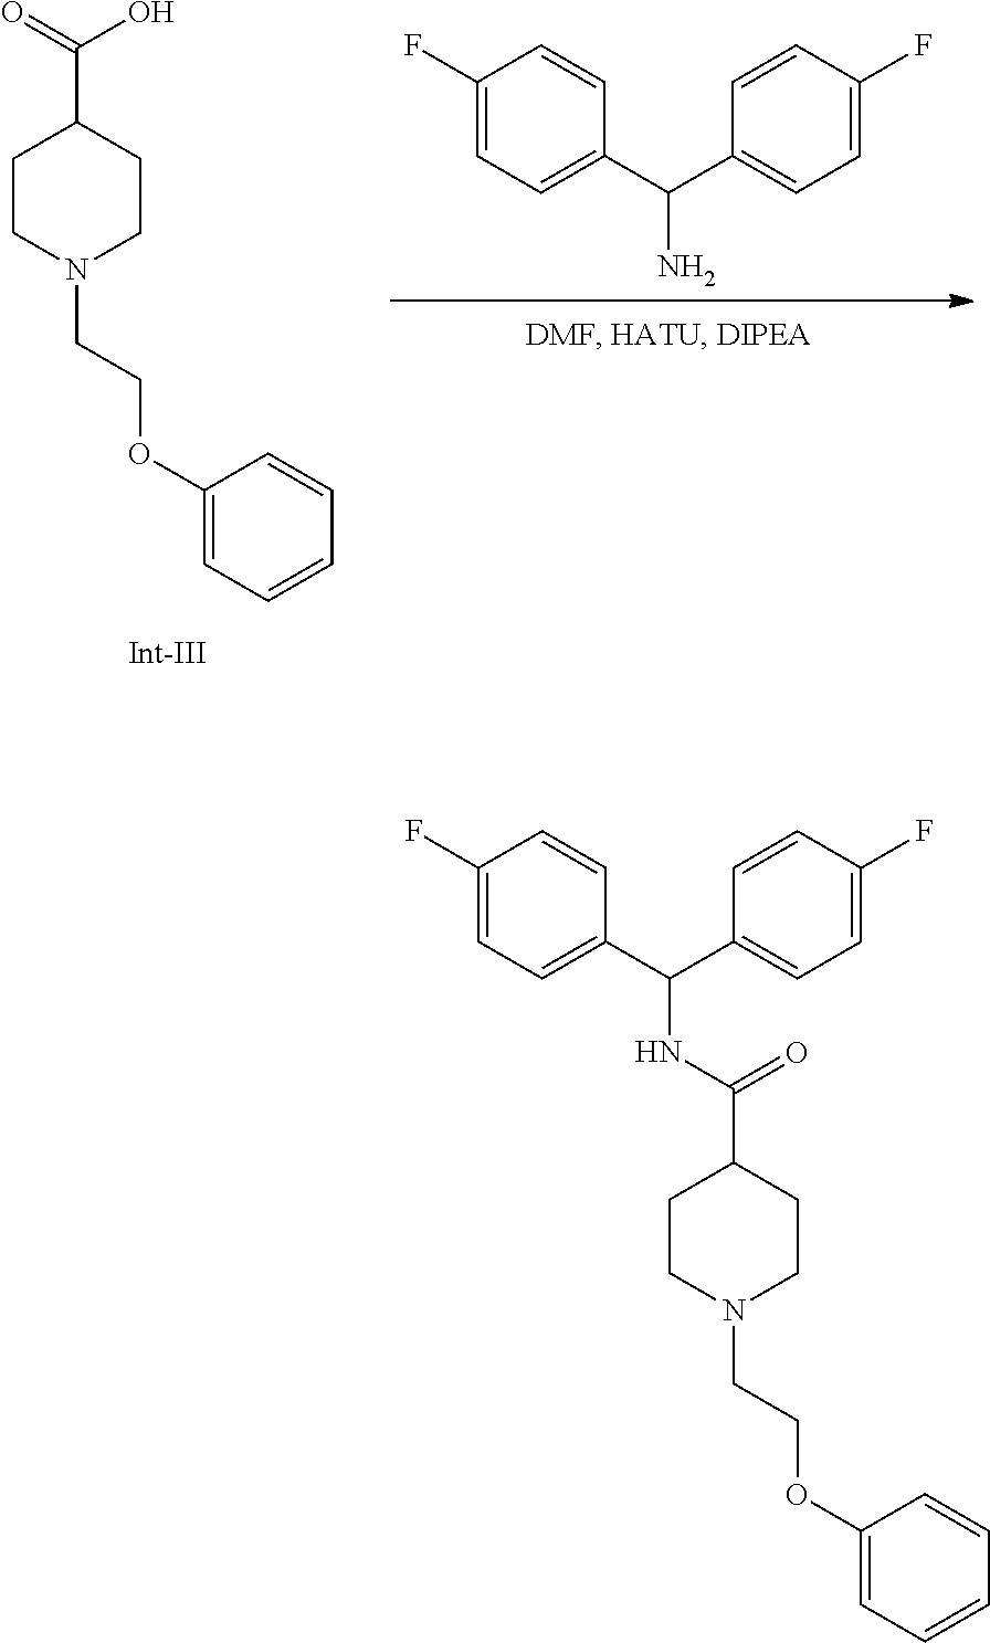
C1(F)=CC=C(C(C2=CC=C(F)C=C2)N)C=C1.C1CN(CCOC2=CC=CC=C2)CCC1C(=O)O.C1CN(CCOC2=CC=CC=C2)CCC1C(NC(C1=CC=C(F)C=C1)C1=CC=C(F)C=C1)=O
